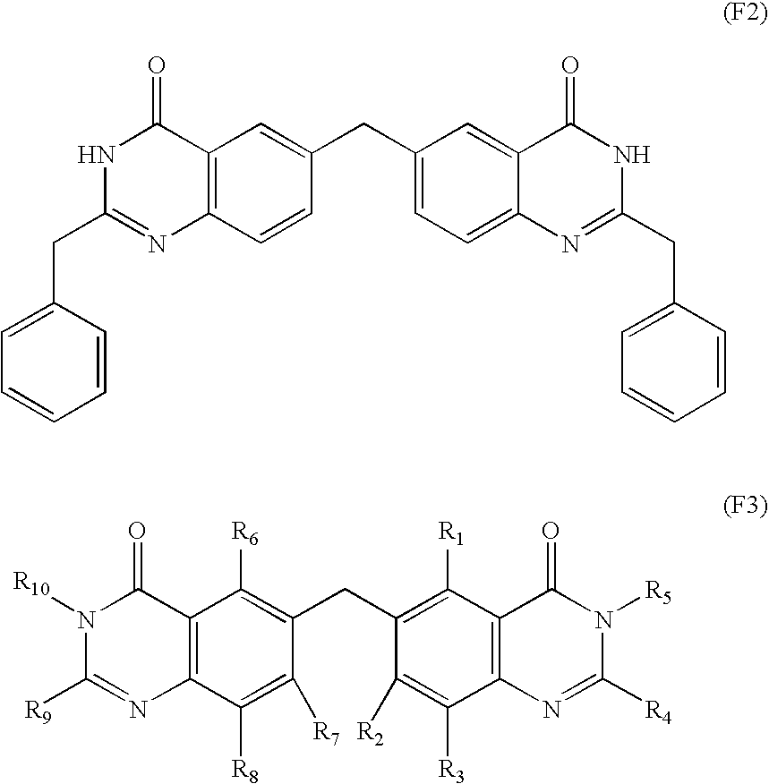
C1(CC2=CC3=C(C=C2)N=C(CC2=CC=CC=C2)NC3=O)=CC=C2C(=C1)C(=O)NC(CC1=CC=CC=C1)=N2.C12=C(C([R8])=C([R7])C(CC3=C([R1])C4=C(C([R3])=C3[R2])N=C([R4])N([R5])C4=O)=C1[R6])N=C([R9])N([R10])C2=O
